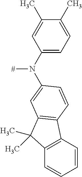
C1(C)=CC(N([#])C2=CC3=C(C4=C(C=CC=C4)C3(C)C)C=C2)=CC=C1C
